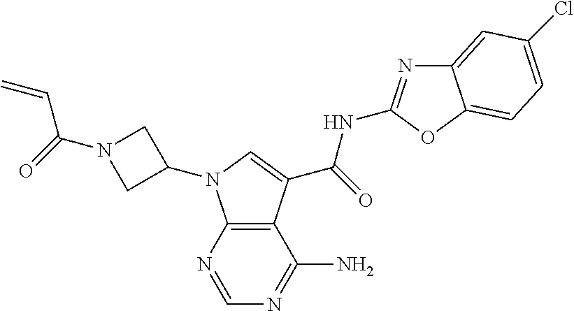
C12=C(N=CN=C1N)N(C1CN(C(=O)C=C)C1)C=C2C(=O)NC1=NC2=CC(Cl)=CC=C2O1
